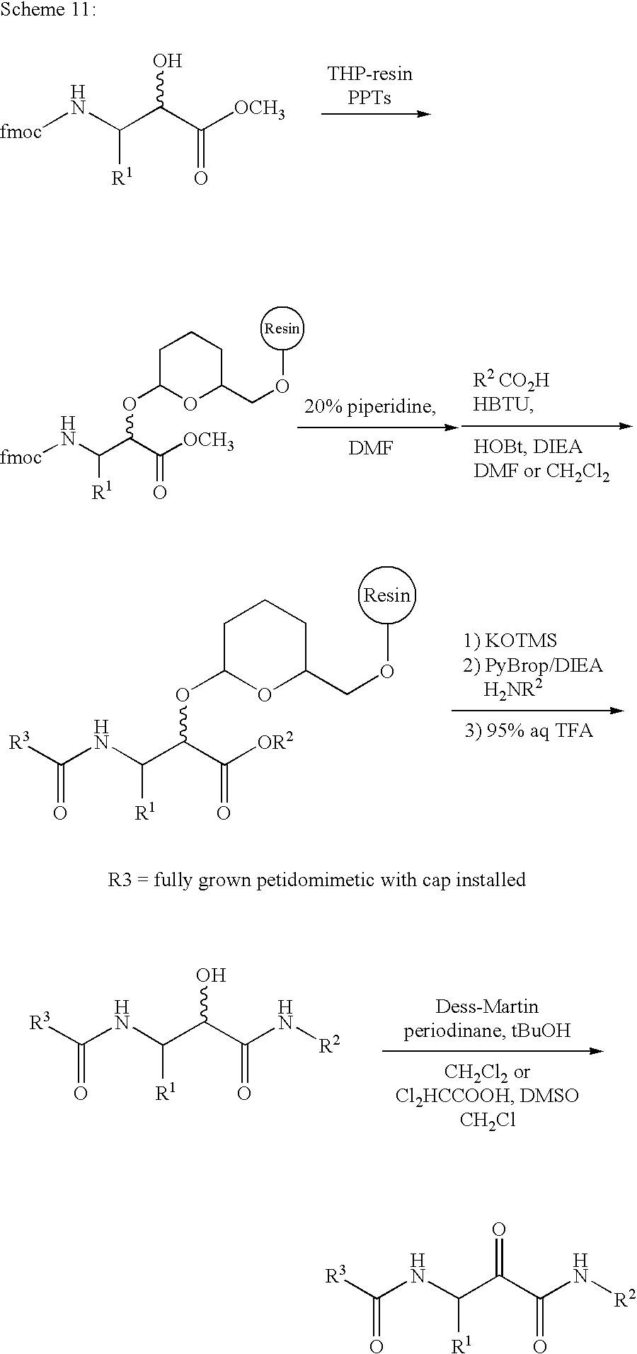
[fmoc]NC(C(C([OCH3])=O)O)[R1].[fmoc]NC(C(C([OCH3])=O)OC1OC(COC)CCC1)[R1].C(NC(C(C([OR2])=O)OC1OC(COC)CCC1)[R1])([R3])=O.C(NC(C(C(N[R2])=O)O)[R1])([R3])=O.C(NC(C(C(N[R2])=O)=O)[R1])([R3])=O
